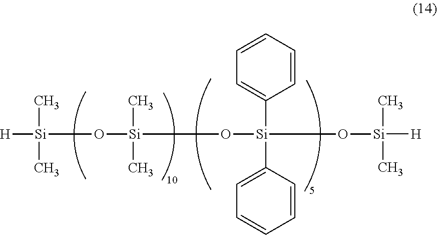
[H][Si](O[Si](O[Si](C1=CC=CC=C1)(C1=CC=CC=C1)O[Si]([H])(C)C)(C)C)(C)C
